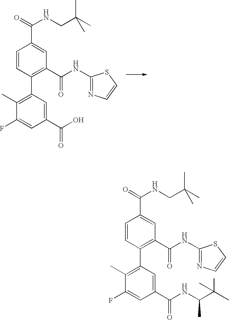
C1=CC(C2=C(C)C(F)=CC(C(O)=O)=C2)=C(C(NC2=NC=CS2)=O)C=C1C(=O)NCC(C)(C)C.C1=CC(C2=C(C)C(F)=CC(C(NC(C(C)(C)C)C)=O)=C2)=C(C(NC2=NC=CS2)=O)C=C1C(=O)NCC(C)(C)C
